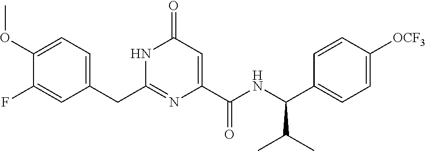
C(C1=CC=C(OC)C(F)=C1)C1=NC(C(NC(C2=CC=C([OCF3])C=C2)C(C)C)=O)=CC(=O)N1
